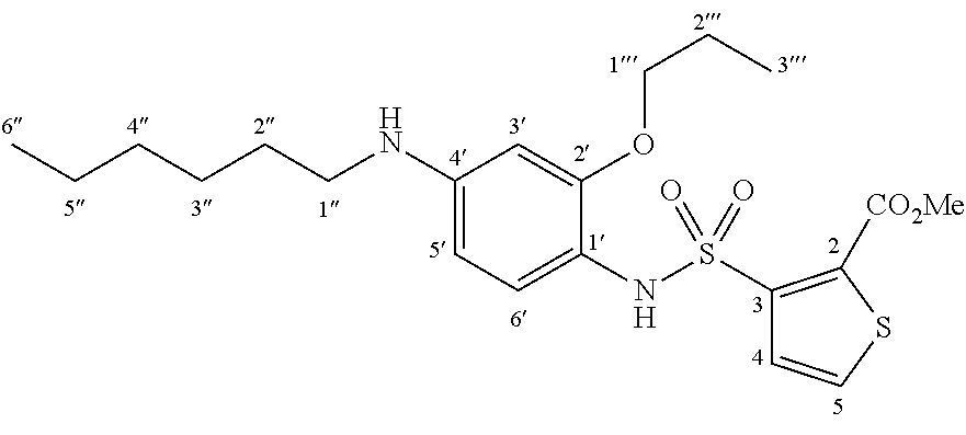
C1(NCCCCCC)=CC=C(NS(C2=C([CO2Me])SC=C2)(=O)=O)C(OCCC)=C1
